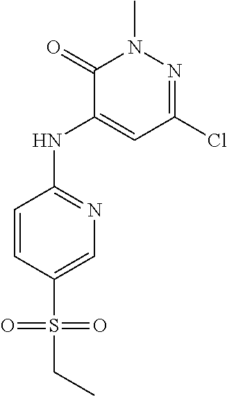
C1=CC(S(CC)(=O)=O)=CN=C1NC1=CC(Cl)=NN(C)C1=O
